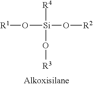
[R1]O[Si]([R4])(O[R2])O[R3]
